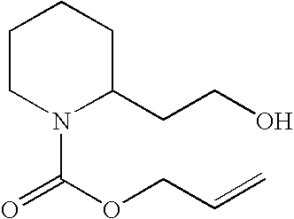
C1CN(C(OCC=C)=O)C(CCO)CC1
